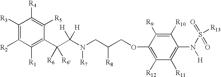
C1([R3])=C([R2])C([R1])=C(C(C(N(CC(COC2=C([R12])C([R11])=C(N(S(=O)(=O)[R13])[H])C([R10])=C2[R9])[R8])[R7])([H])[H])([R6])[R6])C([R5])=C1[R4]
